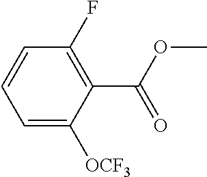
C1=C([OCF3])C(C(OC)=O)=C(F)C=C1
